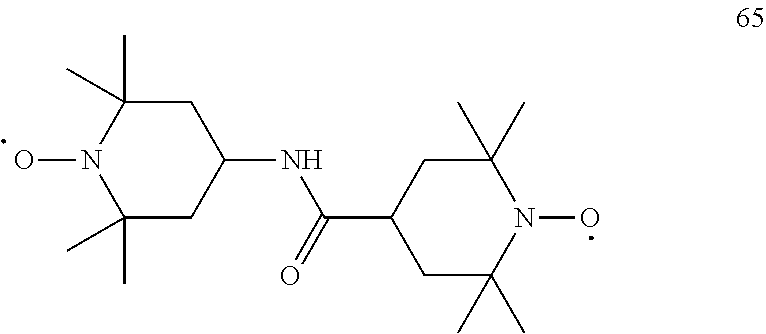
C1C(C)(C)N(O)C(C)(C)CC1NC(C1CC(C)(C)N(O)C(C)(C)C1)=O
